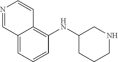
N1=CC2=CC=CC(NC3CCCNC3)=C2C=C1
